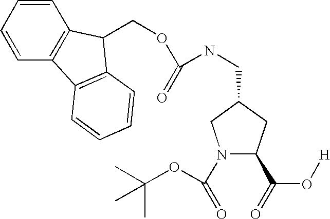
N1(C(=O)OC(C)(C)C)C(C(O[H])=O)CC(CNC(=O)OCC2C3=C(C=CC=C3)C3=C2C=CC=C3)C1
